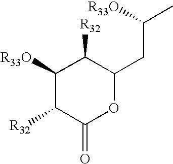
C1([R33O])C([R32])C(=O)OC(CC(C)[R33O])C1[R32]
